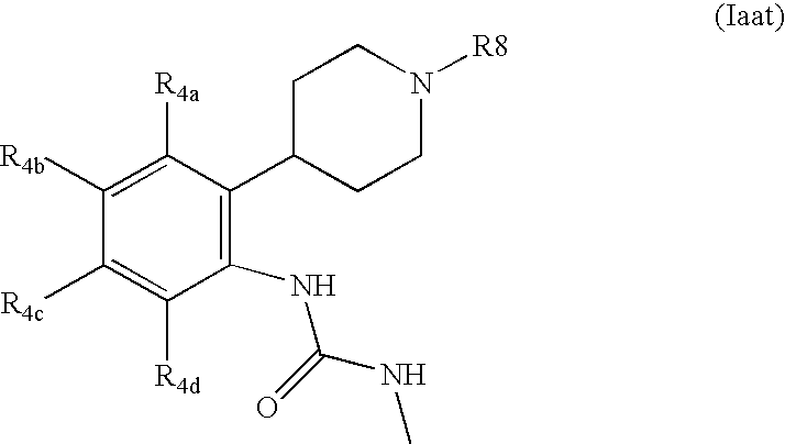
C1([R4b])=C([R4a])C(C2CCN([R8])CC2)=C(NC(=O)NC)C([R4d])=C1[R4c]
